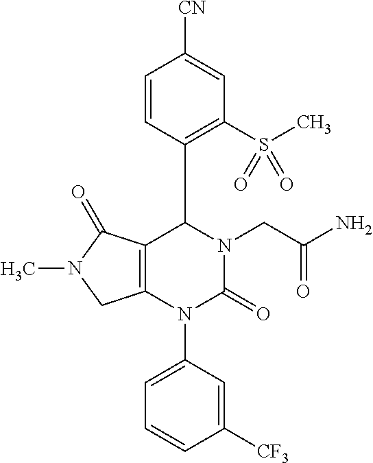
C1=CC(C2C3=C(N(C4=CC=CC([CF3])=C4)C(=O)N2CC(N)=O)CN(C)C3=O)=C(S(C)(=O)=O)C=C1[CN]
